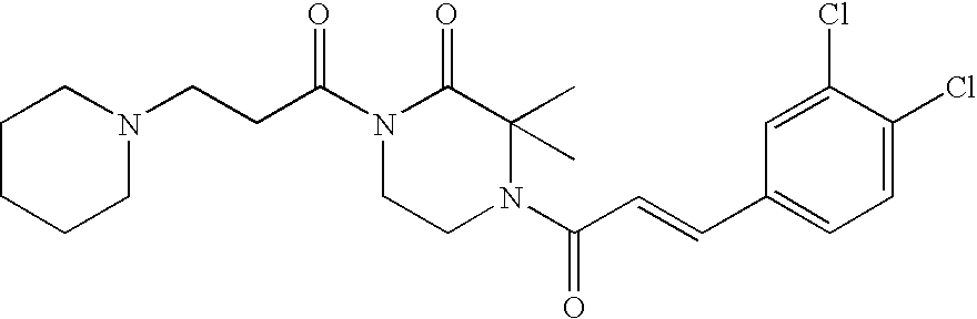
C1CCCN(CCC(N2C(=O)C(C)(C)N(C(C=CC3=CC=C(Cl)C(Cl)=C3)=O)CC2)=O)C1
